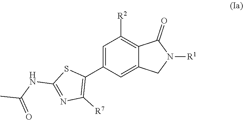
C1=C(C2=C([R7])N=C(NC(=O)C)S2)C=C2C(=C1[R2])C(=O)N([R1])C2
